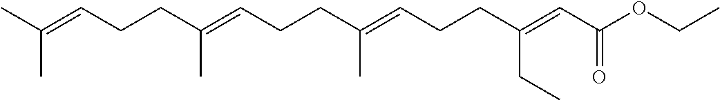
CC(=CCCC(=CCCC(=CCCC(CC)=CC(OCC)=O)C)C)C
